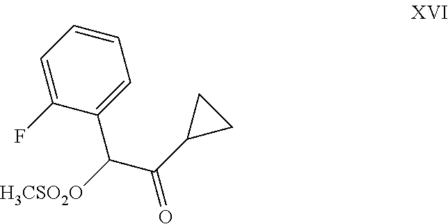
C1=CC=C(F)C(C([H3CSO2O])C(C2CC2)=O)=C1
